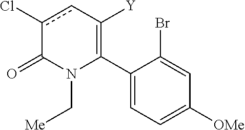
C1(C2=C([Y])cc(Cl)C(=O)N2C[Me])=CC=C([OMe])C=C1Br
